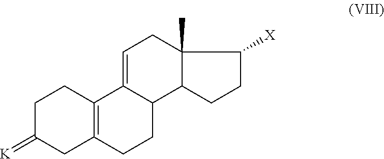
C1C(=[K])CC2=C(C1)C1=CCC3(C)C(C1CC2)CCC3[X]
